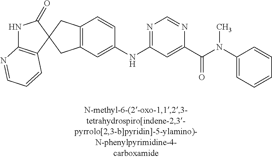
N1C2=C(C=CC=N2)C2(C1=O)CC1=C(C2)C=C(NC2=NC=NC(C(=O)N(C3=CC=CC=C3)C)=C2)C=C1
